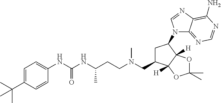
C(NC(C)CCN(CC1CC(N2C3=NC=NC(N)=C3N=C2)C2([H])C1([H])OC(C)(C)O2)C)(=O)NC1=CC=C(C(C)(C)C)C=C1
